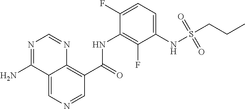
C12=CN=CC(C(=O)NC3=C(F)C(NS(CCC)(=O)=O)=CC=C3F)=C1N=CN=C2N
